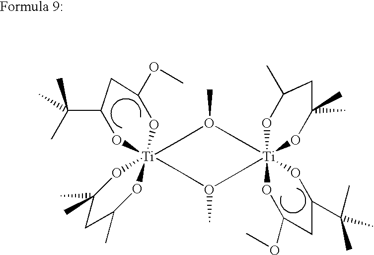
C(C1O[Ti]23(OC(OC)C1)(OC(C)(C)CC(C)O2)CO(C)C[Ti]12(CO(C)C3)(OC(OC)CC(C(C)(C)C)O1)OC(C)CC(C)(C)O2)(C)(C)C
